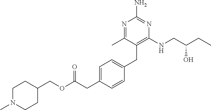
C1N(C)CCC(COC(=O)CC2=CC=C(CC3=C(NCC(O)CC)N=C(N)N=C3C)C=C2)C1
